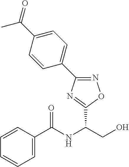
C1=CC(C(NC(CO)C2=NC(C3=CC=C(C(C)=O)C=C3)=NO2)=O)=CC=C1
